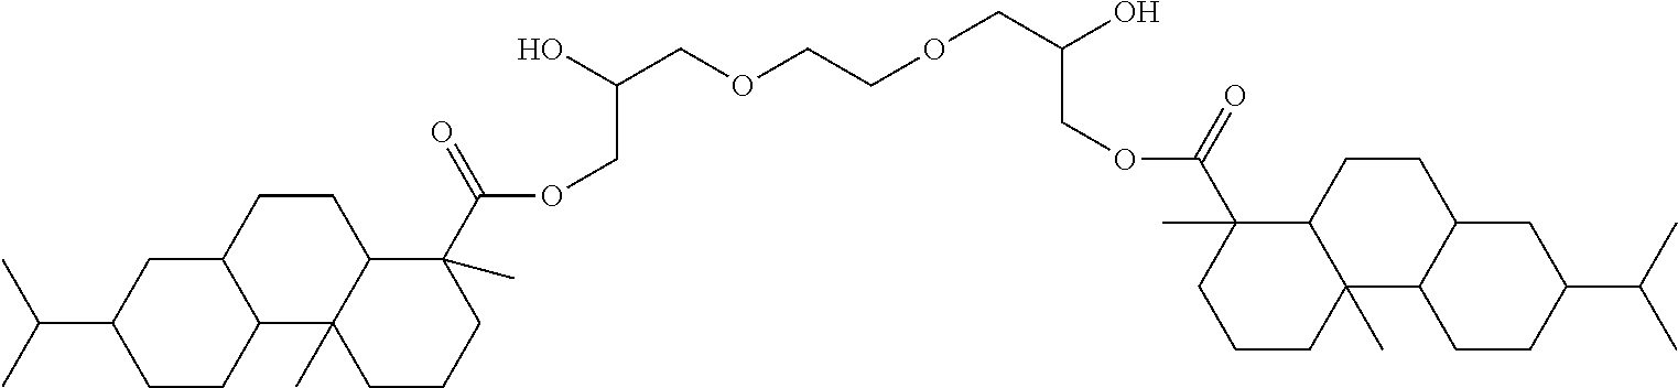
C(C1CC2C(CC1)C1(C)C(CC2)C(C)(C(OCC(COCCOCC(COC(C2(C)C3C(C)(CCC2)C2C(CC3)CC(C(C)C)CC2)=O)O)O)=O)CCC1)(C)C
